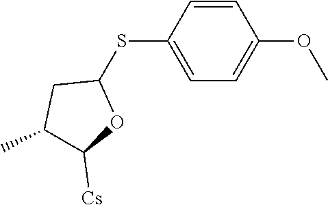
S(C1=CC=C(OC)C=C1)C1CC(C)C([Cs])O1
